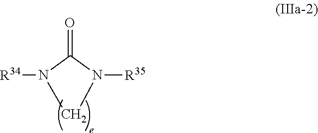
C1N([R35])C(=O)N1[R34]
